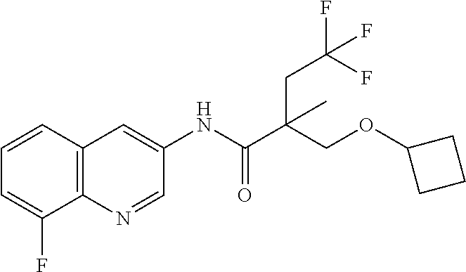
C1=CC2=C(C(F)=C1)N=CC(NC(=O)C(COC1CCC1)(CC(F)(F)F)C)=C2
